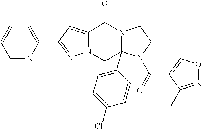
C1=CC=C(C2=NN3C(=C2)C(=O)N2C(C4=CC=C(Cl)C=C4)(C3)N(C(C3=CON=C3C)=O)CC2)N=C1
